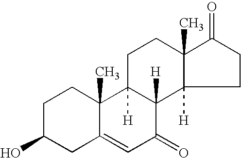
C1C(O)CC2=CC(=O)C3([H])C([H])(C2(C)C1)CCC1(C)C3([H])CCC1=O
